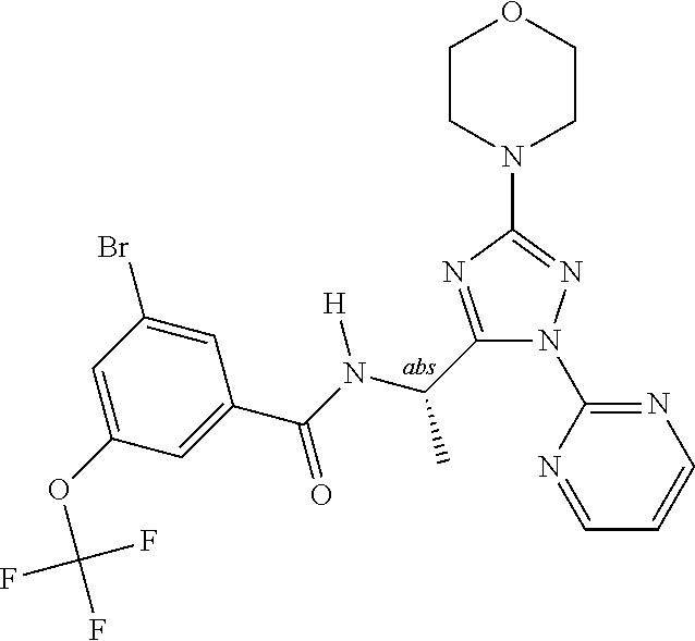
C1(C(N(C(C2=CC(OC(F)(F)F)=CC(Br)=C2)=O)[H])C)=NC(N2CCOCC2)=NN1C1=NC=CC=N1
